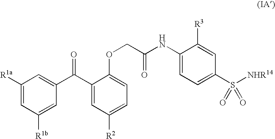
C1([R1b])=CC(C(C2=CC([R2])=CC=C2OCC(NC2=CC=C(S([NHR14])(=O)=O)C=C2[R3])=O)=O)=CC([R1a])=C1
